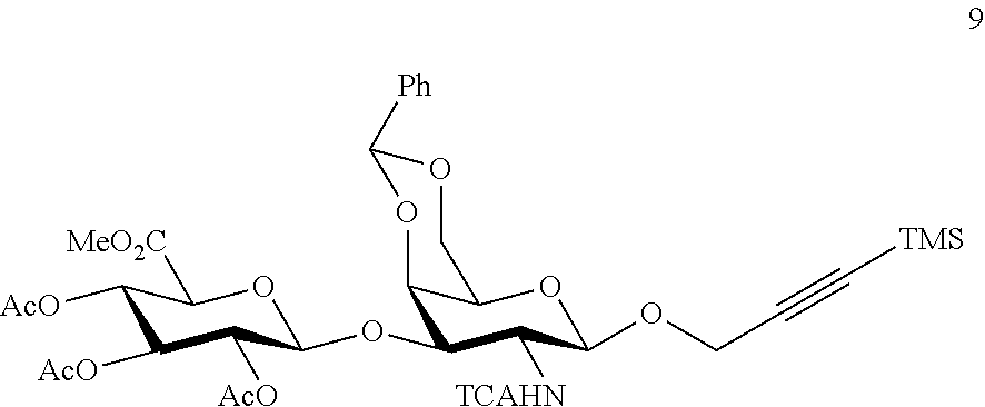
C1([AcO])C([AcO])C([AcO])C(OC2C3C(OC(OCC#C[TMS])C2[TCAHN])COC([Ph])O3)OC1[MeO2C]
